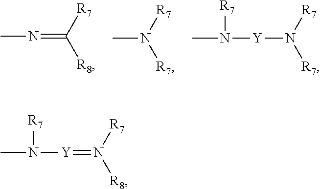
CN=C([R8])[R7].CN([R7])[R7].[Y](N([R7])[R7])N(C)[R7].[Y](=N([R7])[R8])N(C)[R7]
